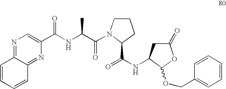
N1=C2C(=NC(C(NC(C(=O)N3CCCC3C(NC3CC(=O)OC3OCC3=CC=CC=C3)=O)C)=O)=C1)C=CC=C2
